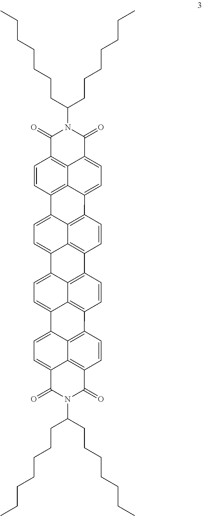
C1(=O)C2=C3C(=CC=C4C3=C(C=C2)C2=CC=C3C5=C(C=CC4=C25)C2=C4C3=CC=C3C4=C(C=C2)C2=C4C5=C(C=C2)C(=O)N(C(CCCCCCC)CCCCCCC)C(=O)C5=CC=C43)C(=O)N1C(CCCCCCC)CCCCCCC
